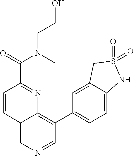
C12=CN=CC(C3=CC=C4C(=C3)CS(=O)(=O)N4)=C1N=C(C(N(C)CCO)=O)C=C2
